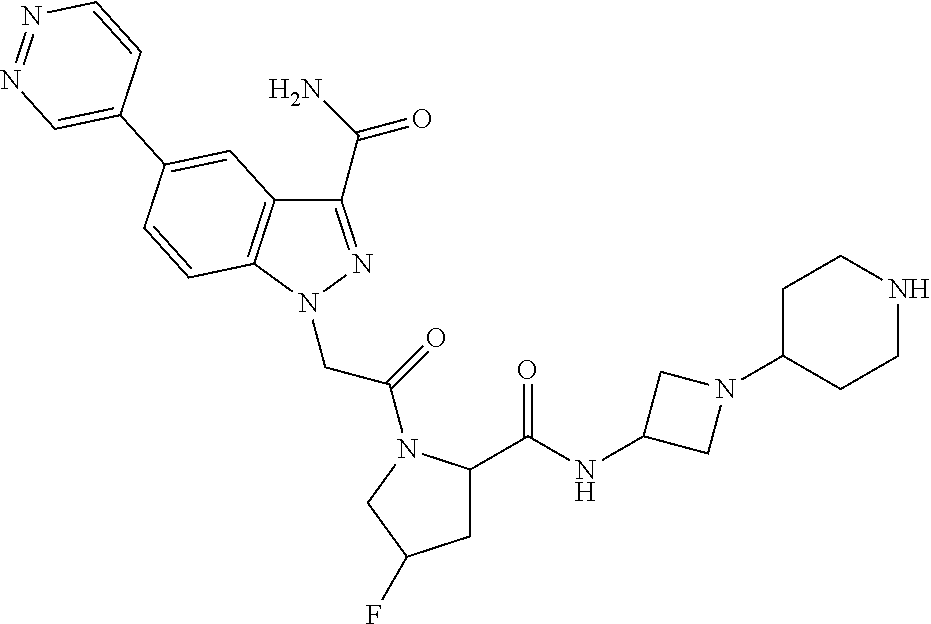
C1(C(N)=O)=NN(CC(=O)N2C(C(=O)NC3CN(C4CCNCC4)C3)CC(F)C2)C2=C1C=C(C1=CN=NC=C1)C=C2
